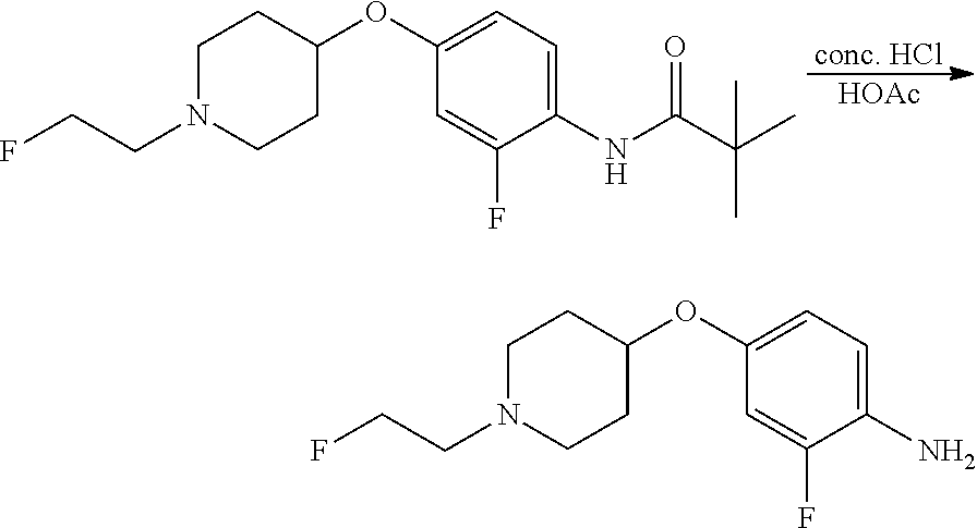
C1N(CCF)CCC(OC2=CC=C(N)C(F)=C2)C1.C1N(CCF)CCC(OC2=CC=C(NC(C(C)(C)C)=O)C(F)=C2)C1.[conc. HCl].[HOAc]
